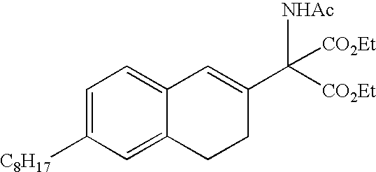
C1=C([C8H17])C=C2C(=C1)C=C(C([CO2Et])([NHAc])[CO2Et])CC2
